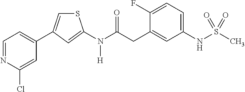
C1=NC(Cl)=CC(C2=CSC(N(C(CC3=CC(NS(C)(=O)=O)=CC=C3F)=O)[H])=C2)=C1
